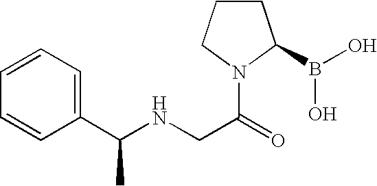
C(NCC(=O)N1C(B(O)O)CCC1)(C1=CC=CC=C1)C
